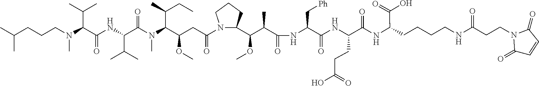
N(C(C(NC(=O)C(NC(C(C(C1N(C(CC(C(N(C(C(NC(C(N(C)CCCC(C)C)C(C)C)=O)C(C)C)=O)C)C(C)CC)OC)=O)CCC1)OC)C)=O)C[Ph])CCC(O)=O)=O)C(CCCCNC(CCN1C(=O)C=CC1=O)=O)C(O)=O
